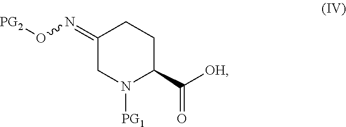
C1(=NO[PG2])CN([PG1])C(C([OH])=O)CC1
